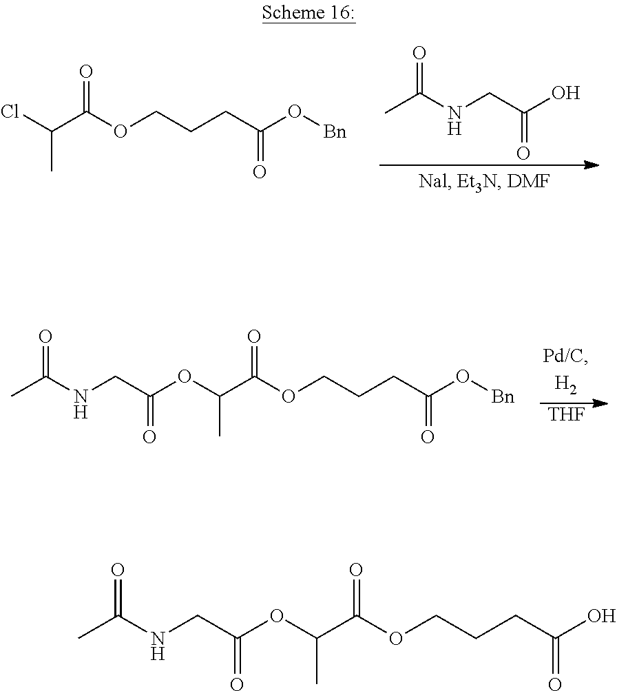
CC(NCC(O)=O)=O.ClC(C(OCCCC(O[Bn])=O)=O)C.[THF].CC(NCC(OC(C(OCCCC(O[Bn])=O)=O)C)=O)=O.CC(NCC(OC(C(OCCCC(O)=O)=O)C)=O)=O
